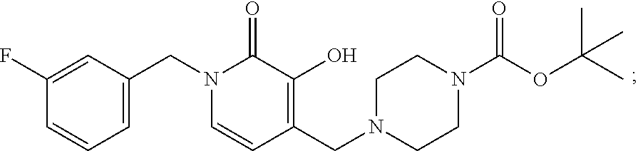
C1=C(CN2C=CC(CN3CCN(C(OC(C)(C)C)=O)CC3)=C(O)C2=O)C=C(F)C=C1
